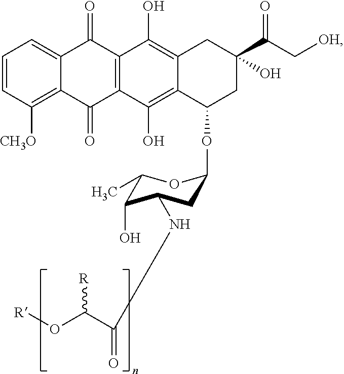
C1=CC([CH3O])=C2C(=C1)C(=O)C1=C(C2=O)C(O)=C2C(=C1O)CC(C(C[OH])=O)(O)CC2OC1CC(NC(C(O[R])[R])=O)C(O)C(C)O1
